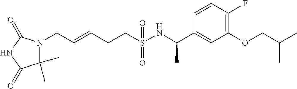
C(S(NC(C1=CC(OCC(C)C)=C(F)C=C1)C)(=O)=O)CC=CCN1C(C)(C)C(=O)NC1=O
